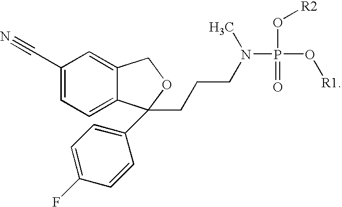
C1(C#N)=CC=C2C(=C1)COC2(C1=CC=C(F)C=C1)CCCN(P(O[R1])(=O)O[R2])C
